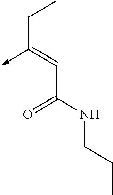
C(C(NCCC)=O)=C(CC)->C
